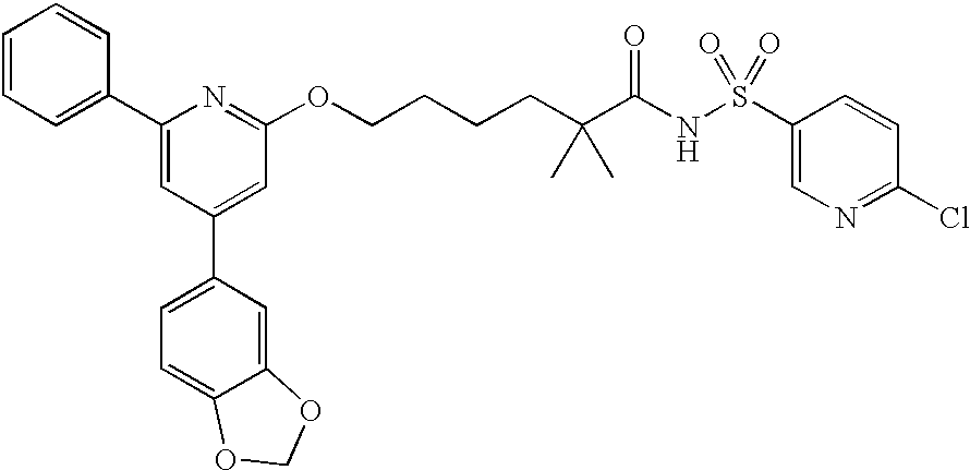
C1=CC=C(C2=CC(C3=CC=C4C(=C3)OCO4)=CC(OCCCCC(C(NS(C3=CN=C(Cl)C=C3)(=O)=O)=O)(C)C)=N2)C=C1
